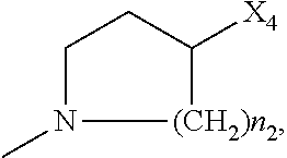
N1(C)CCC([X4])[(CH2)n2]1
